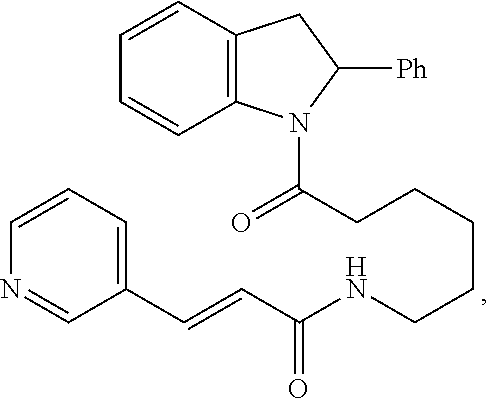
C1=CC2=C(C=C1)N(C(CCCCCNC(C=CC1=CC=CN=C1)=O)=O)C([Ph])C2
